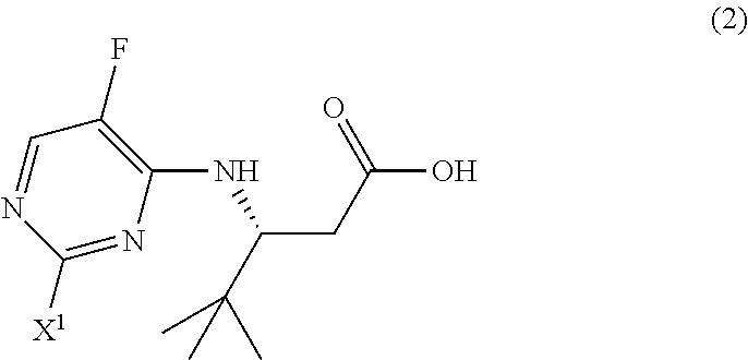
OC(=O)CC(C(C)(C)C)NC1=C(F)C=NC([X1])=N1
